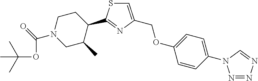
C1CN(C(=O)OC(C)(C)C)CC(C)C1C1=NC(COC2=CC=C(N3C=NN=N3)C=C2)=CS1
